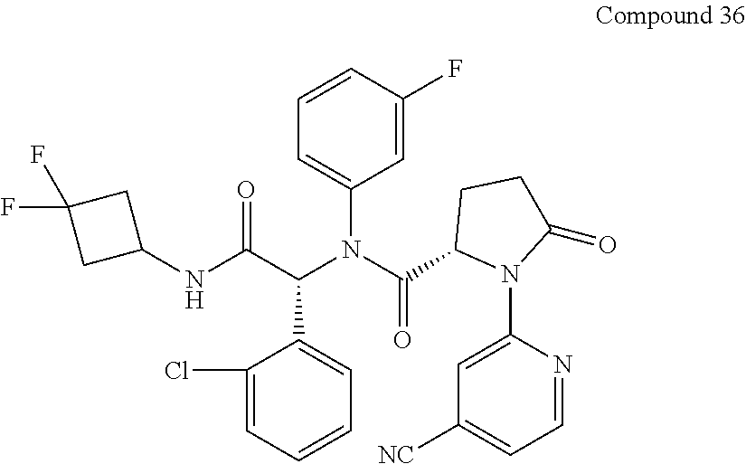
C1(F)=CC(N(C(C2CCC(=O)N2C2=CC([NC])=CC=N2)=O)C(C(NC2CC(F)(F)C2)=O)C2=CC=CC=C2Cl)=CC=C1
